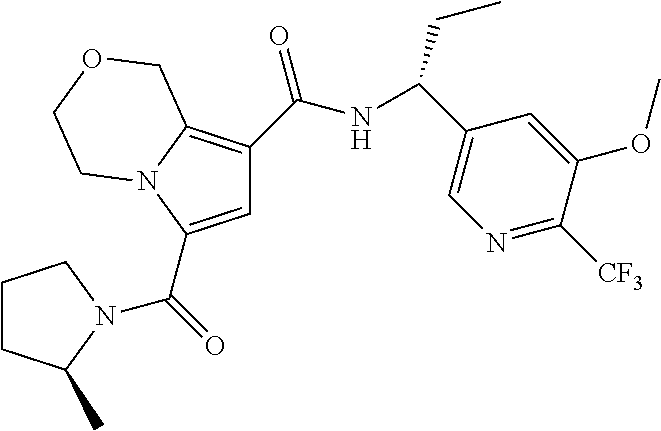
C1=C(C(=O)N2C(C)CCC2)N2C(=C1C(NC(C1=CN=C([CF3])C(OC)=C1)CC)=O)COCC2
